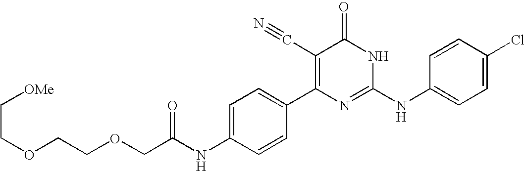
C1=CC(C2=C(C#N)C(=O)NC(NC3=CC=C(Cl)C=C3)=N2)=CC=C1NC(COCCOCC[OMe])=O
